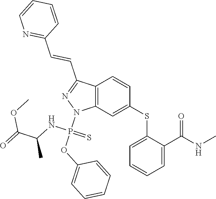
C1(SC2=CC3=C(C=C2)C(C=CC2=NC=CC=C2)=NN3P(OC2=CC=CC=C2)(NC(C)C(=O)OC)=S)=CC=CC=C1C(NC)=O
